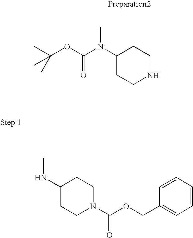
N1CCC(N(C(OC(C)(C)C)=O)C)CC1.N1(C(OCC2=CC=CC=C2)=O)CCC(NC)CC1
